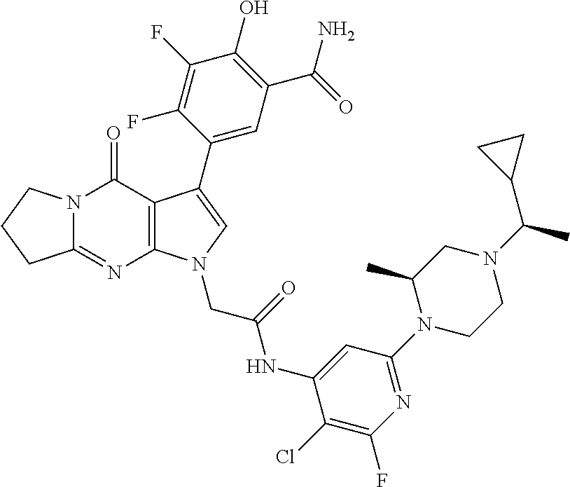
C12=NC3=C(C(=O)N1CCC2)C(C1=CC(C(=O)N)=C(O)C(F)=C1F)=CN3CC(=O)NC1=CC(N2CCN(C(C3CC3)C)CC2C)=NC(F)=C1Cl
